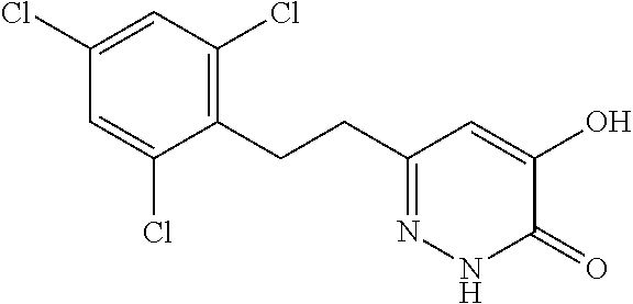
C1(Cl)=CC(Cl)=C(CCC2=NNC(=O)C(O)=C2)C(Cl)=C1
